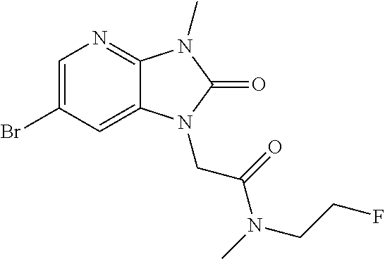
C1(Br)=CN=C2C(=C1)N(CC(=O)N(CCF)C)C(=O)N2C
